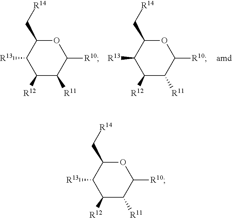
O1C(C[R14])C([R13])C([R12])C([R11])C1[R10].O1C(C[R14])C([R13])C([R12])C([R11])C1[R10].[amd].O1C(C[R14])C([R13])C([R12])C([R11])C1[R10]
